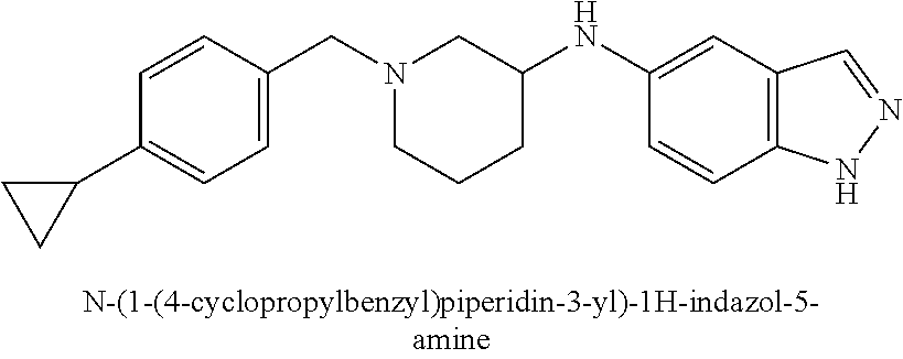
N1(CC2=CC=C(C3CC3)C=C2)CCCC(NC2=CC3=C(C=C2)NN=C3)C1
